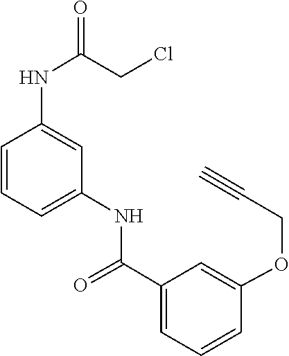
C1(C(=O)NC2=CC=CC(NC(=O)CCl)=C2)=CC=CC(OCC#C)=C1
